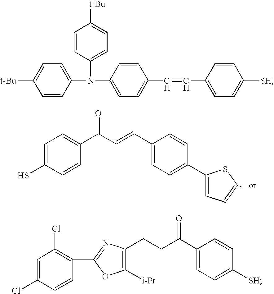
C1=C(S)C=CC(C(C=CC2=CC=C(C3=CC=CS3)C=C2)=O)=C1.C1=CC(N(C2=CC=C([t-Bu])C=C2)C2=CC=C(C=CC3=CC=C([SH])C=C3)C=C2)=CC=C1[t-Bu].C1=C(Cl)C=CC(C2=NC(CCC(C3=CC=C([SH])C=C3)=O)=C([i-Pr])O2)=C1Cl
